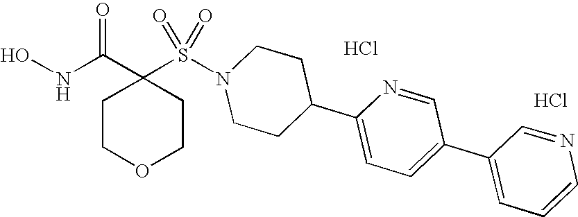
C1(S(N2CCC(C3=CC=C(C4=CC=CN=C4)C=N3)CC2)(=O)=O)(C(NO)=O)CCOCC1.Cl.Cl
